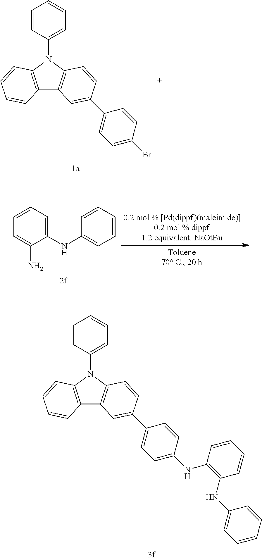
C12=C(N(C3=CC=CC=C3)C3=C1C=C(C1=CC=C(Br)C=C1)C=C3)C=CC=C2.C12=C(N(C3=CC=CC=C3)C3=C1C=C(C1=CC=C(NC4=C(NC5=CC=CC=C5)C=CC=C4)C=C1)C=C3)C=CC=C2.C1(NC2=CC=CC=C2N)=CC=CC=C1
